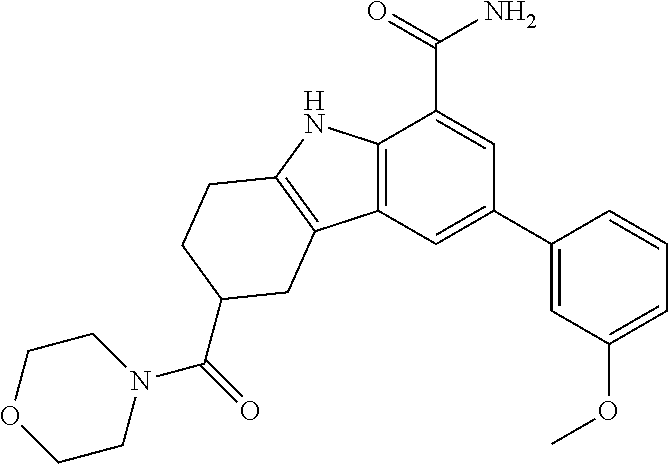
C12=C(C=C(C3=CC(OC)=CC=C3)C=C1C(=O)N)C1=C(N2)CCC(C(N2CCOCC2)=O)C1
